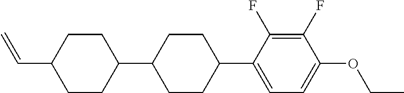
C1(F)=C(F)C(C2CCC(C3CCC(C=C)CC3)CC2)=CC=C1OCC
